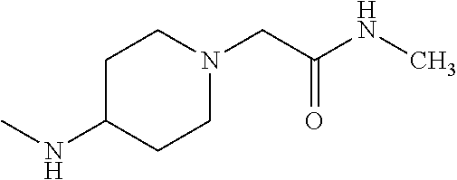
C1C(NC)CCN(CC(NC)=O)C1
